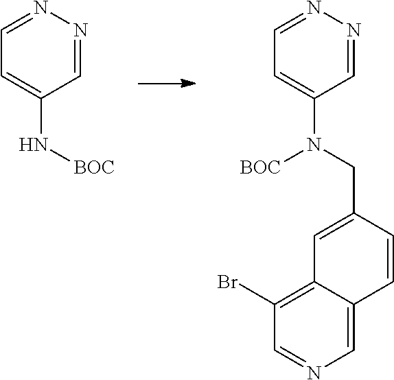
C1=C2C(=C(Br)C=N1)C=C(CN([BOC])C1=CC=NN=C1)C=C2.[BOC]NC1=CC=NN=C1
